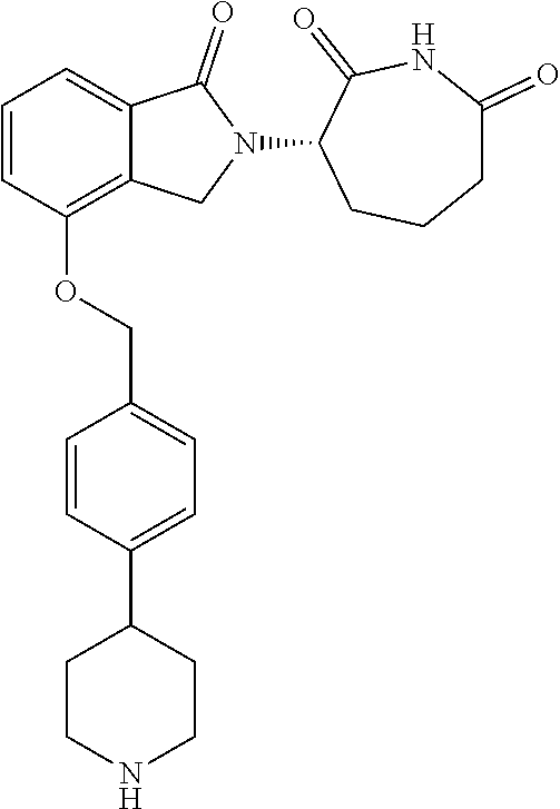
C1=CC(OCC2=CC=C(C3CCNCC3)C=C2)=C2C(=C1)C(=O)N(C1C(=O)NC(=O)CCC1)C2
